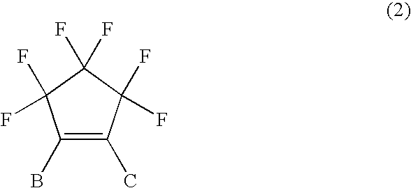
C1(B)=C(C)C(F)(F)C(F)(F)C1(F)F
